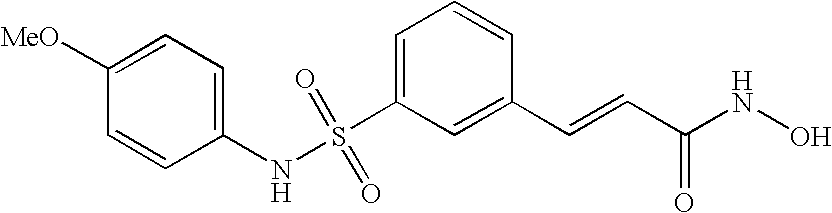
S(C1=CC=CC(C=CC(NO)=O)=C1)(NC1=CC=C([MeO])C=C1)(=O)=O
